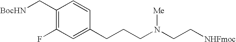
C1(C[BocHN])=C(F)C=C(CCCN(CC[NHFmoc])[Me])C=C1
